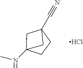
C1CC2(C#N)CC1(NC)C2.Cl
